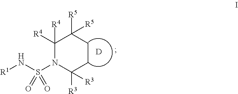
[R1]NS(N1C([R3])([R3])CCC([R5])([R5])C1([R4])[R4])(=O)=O.[D]
